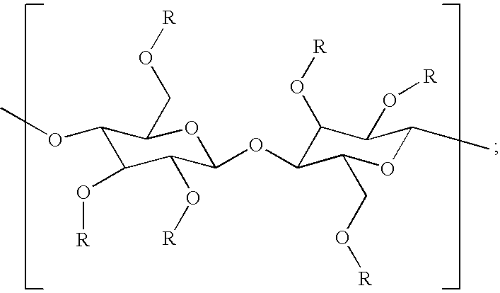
C1(O[R])C(O[R])C(C)OC(CO[R])C1OC1C(O[R])C(O[R])C(OC)C(CO[R])O1
